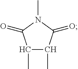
C1(C)C(C)C(=O)N(C)C1=O
